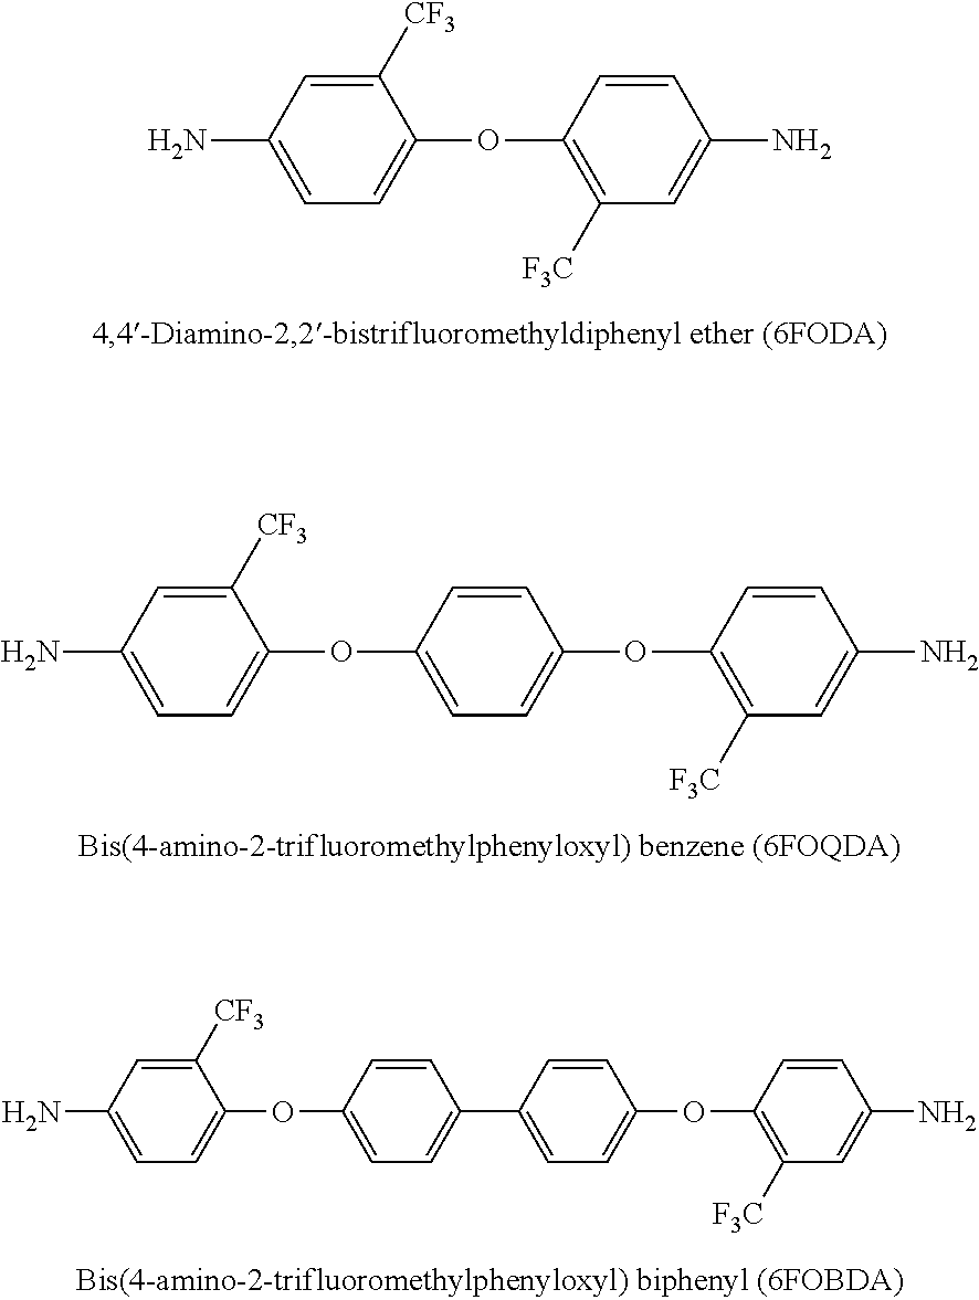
C1([CF3])=CC(N)=CC=C1OC1=C([F3C])C=C(N)C=C1.C1([CF3])=CC(N)=CC=C1OC1=CC=C(OC2=C([F3C])C=C(N)C=C2)C=C1.C1([CF3])=CC(N)=CC=C1OC1=CC=C(C2=CC=C(OC3=C([F3C])C=C(N)C=C3)C=C2)C=C1
